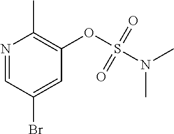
N(S(OC1=C(C)N=CC(Br)=C1)(=O)=O)(C)C
